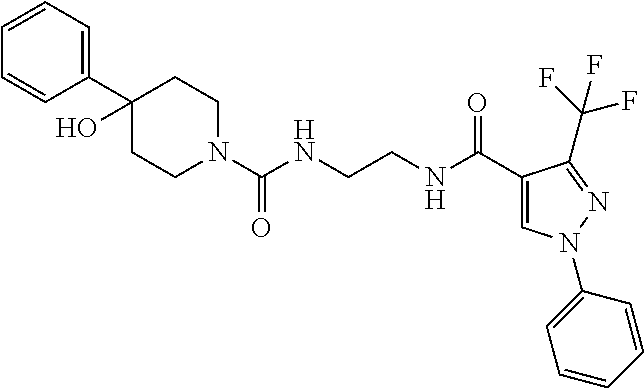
C1(C2=CC=CC=C2)(O)CCN(C(NCCNC(C2=CN(C3=CC=CC=C3)N=C2C(F)(F)F)=O)=O)CC1
